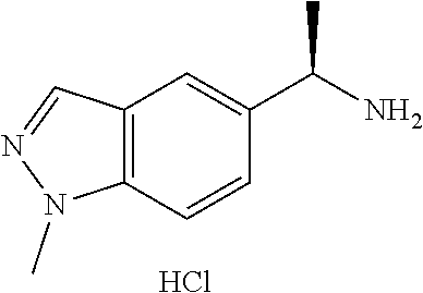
C12=C(C=CC(C(N)C)=C1)N(C)N=C2.Cl
